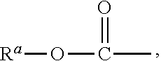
O(C(C)=O)[Ra]
